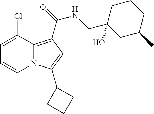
C1=C(Cl)C2=C(C(NCC3(O)CC(C)CCC3)=O)C=C(C3CCC3)N2C=C1
